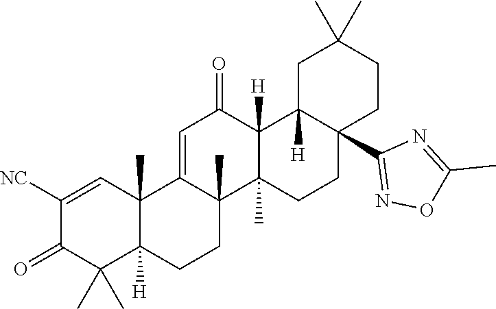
C1([NC])=CC2(C)C([H])(C(C)(C)C1=O)CCC1(C)C2=CC(=O)C2([H])C1(C)CCC1(C3=NOC(C)=N3)C2([H])CC(C)(C)CC1
